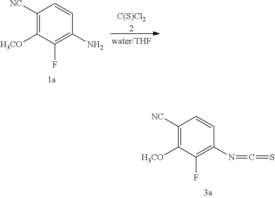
C1([NC])=C([H3CO])C(F)=C(N)C=C1.[C(S)Cl22].C1([NC])=C([H3CO])C(F)=C(N=C=S)C=C1
